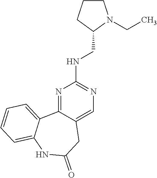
N1=C2C(=CN=C1NCC1N(CC)CCC1)CC(=O)NC1=CC=CC=C21
